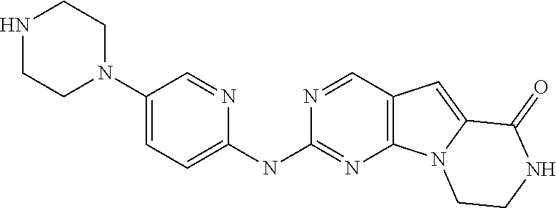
N1CCN(C2=CC=C(NC3=NC4=C(C=N3)C=C3N4CCNC3=O)N=C2)CC1
